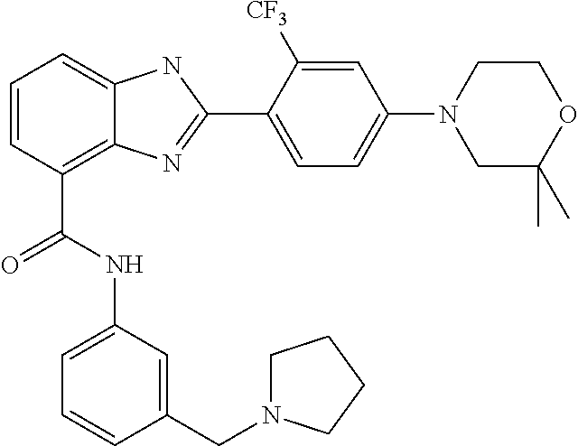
C1=CC(C(=O)NC2=CC=CC(CN3CCCC3)=C2)=C2C(=C1)NC(C1=CC=C(N3CC(C)(C)OCC3)C=C1[CF3])=N2
